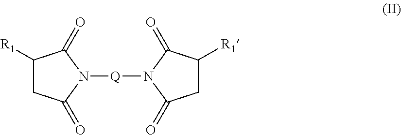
C1([R1])CC(=O)N([Q]N2C(=O)CC([R1])C2=O)C1=O
